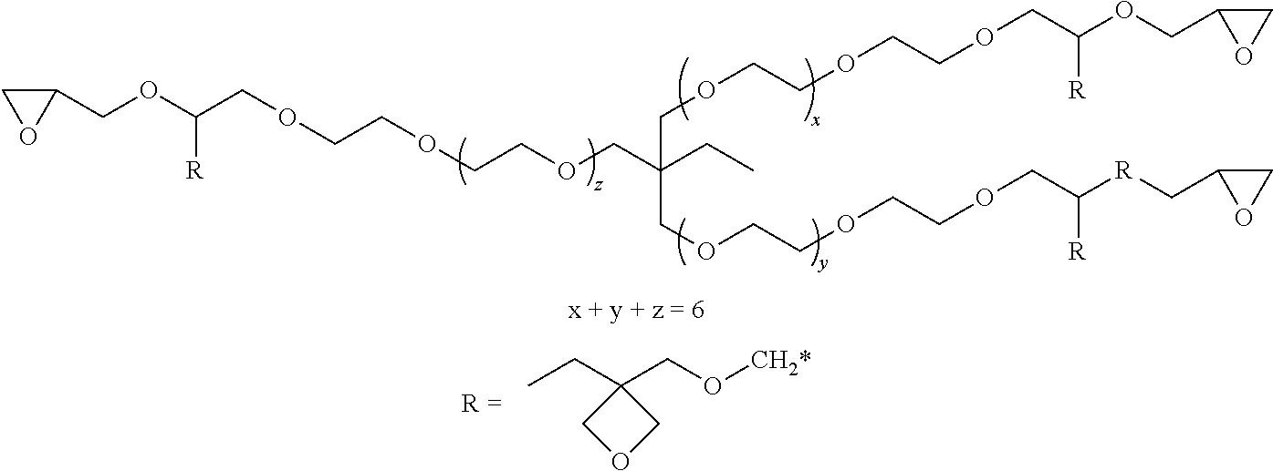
CCC1(CO[CH2*])COC1.C1(COC(COCCOCCOCC(CC)(COCCOCCOCC(OCC2OC2)[R])COCCOCCOCC([R])[R]CC2OC2)[R])CO1
